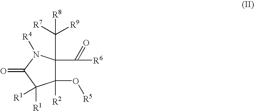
C1([R2])(O[R5])C(C([R7])([R9])[R8])(C(=O)[R6])N([R4])C(=O)C1([R1])[R1]
